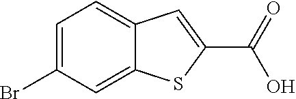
C12=CC=C(Br)C=C1SC(C(O)=O)=C2
